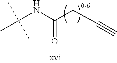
CC(NC(CC#C)=O)(C)C
